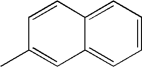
C1=CC=C2C(=C1)C=C(C)C=C2
